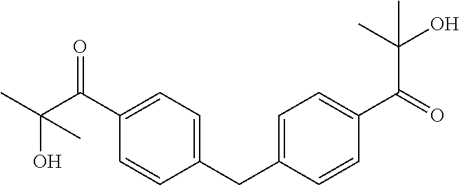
C1=CC(CC2=CC=C(C(=O)C(C)(O)C)C=C2)=CC=C1C(C(C)(O)C)=O
